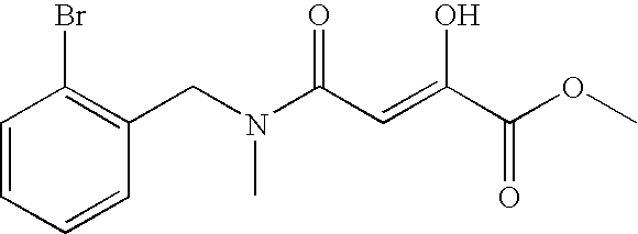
C1=CC=CC(CN(C)C(C=C(O)C(=O)OC)=O)=C1Br
